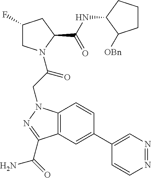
C1(F)CN(C(CN2C3=C(C=C(C4=CN=NC=C4)C=C3)C(C(N)=O)=N2)=O)C(C(NC2CCCC2[OBn])=O)C1
